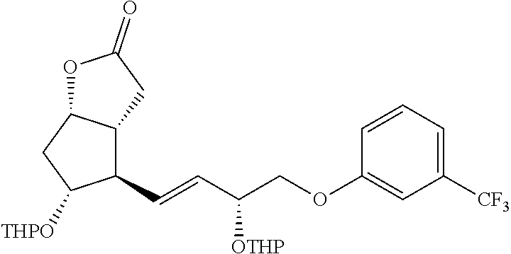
C1(C=CC(COC2=CC([CF3])=CC=C2)[OTHP])C2C(CC1[THPO])OC(=O)C2
